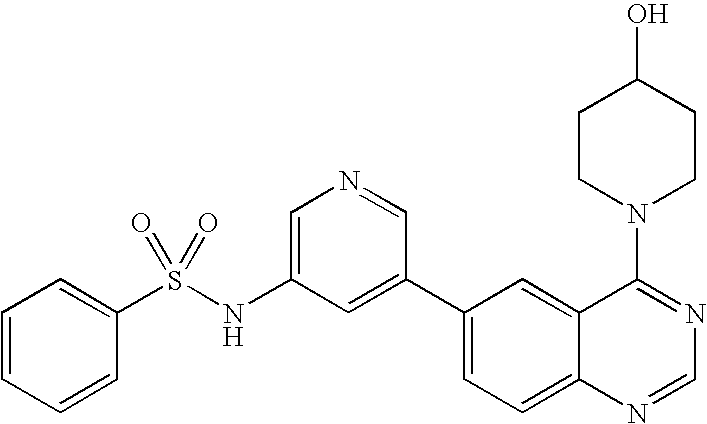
C1=CC=CC(S(NC2=CN=CC(C3=CC=C4C(=C3)C(N3CCC(O)CC3)=NC=N4)=C2)(=O)=O)=C1
